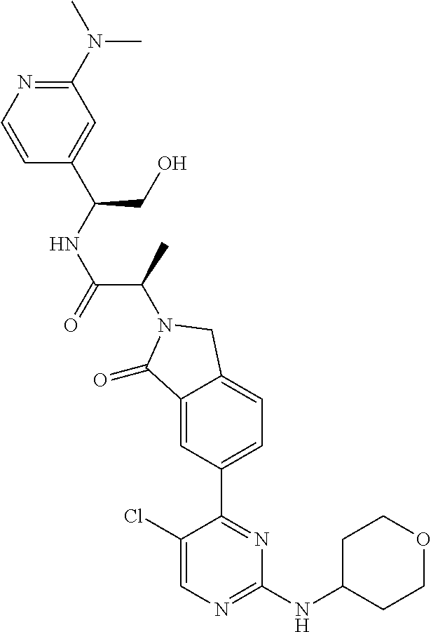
C1(=O)C2=CC(C3=NC(NC4CCOCC4)=NC=C3Cl)=CC=C2CN1C(C(NC(C1=CC(N(C)C)=NC=C1)CO)=O)C
